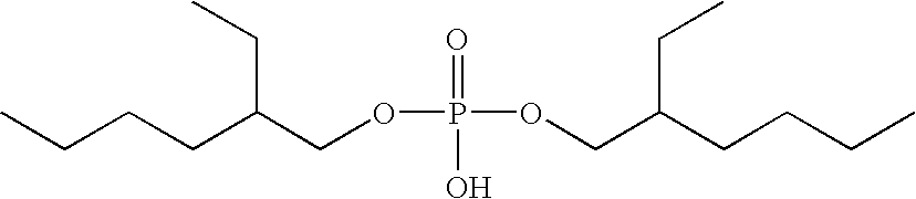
CCCCC(COP(OCC(CCCC)CC)(=O)O)CC
